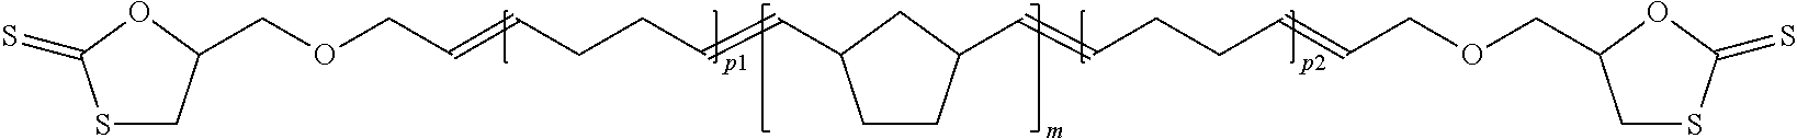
S1CC(COCC=CCCC=CC2CCC(C=CCCC=CCOCC3CSC(=S)O3)C2)OC1=S
